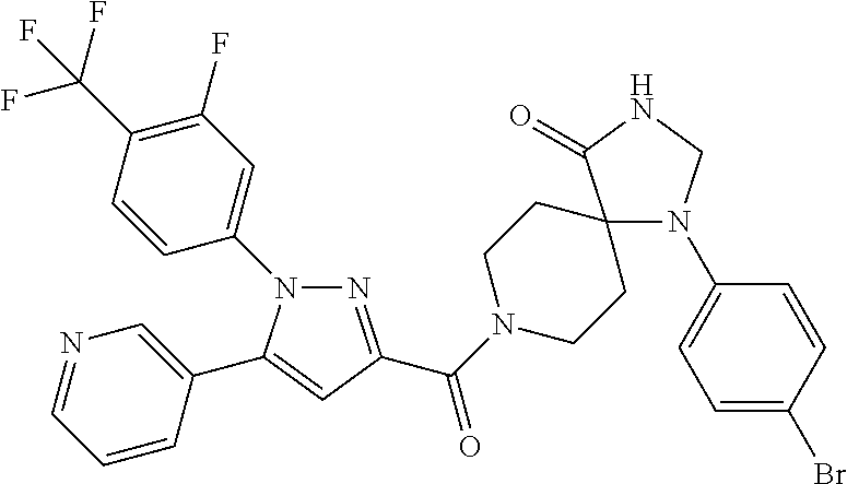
N1(C2=CC(F)=C(C(F)(F)F)C=C2)N=C(C(=O)N2CCC3(CC2)N(C2=CC=C(Br)C=C2)CNC3=O)C=C1C1=CN=CC=C1
